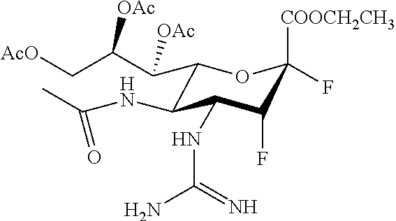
C1(C(C(C[AcO])[OAc])[OAc])C(NC(C)=O)C(NC(N)=N)C(F)C([COOCH2CH3])(F)O1
